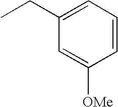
C1=C(CC)C=C([OMe])C=C1
